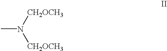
N([CH2OCH3])([CH2OCH3])C
